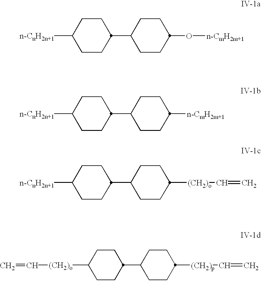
C1C([n-CnH2n+1])CCC(C2CCC(O[n-CmH2m+1])CC2)C1.C1C([n-CnH2n+1])CCC(C2CCC([n-CmH2m+1])CC2)C1.C1C([n-CnH2n+1])CCC(C2CCC([(CH2)o]C=C)CC2)C1.C1C([(CH2)o]C=C)CCC(C2CCC([(CH2)p]C=C)CC2)C1
